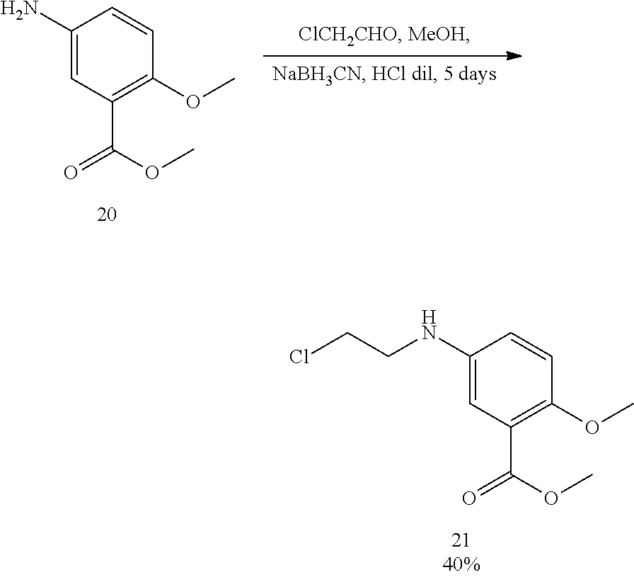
C1(NCCCl)=CC(C(=O)OC)=C(OC)C=C1.C1(N)=CC(C(=O)OC)=C(OC)C=C1
